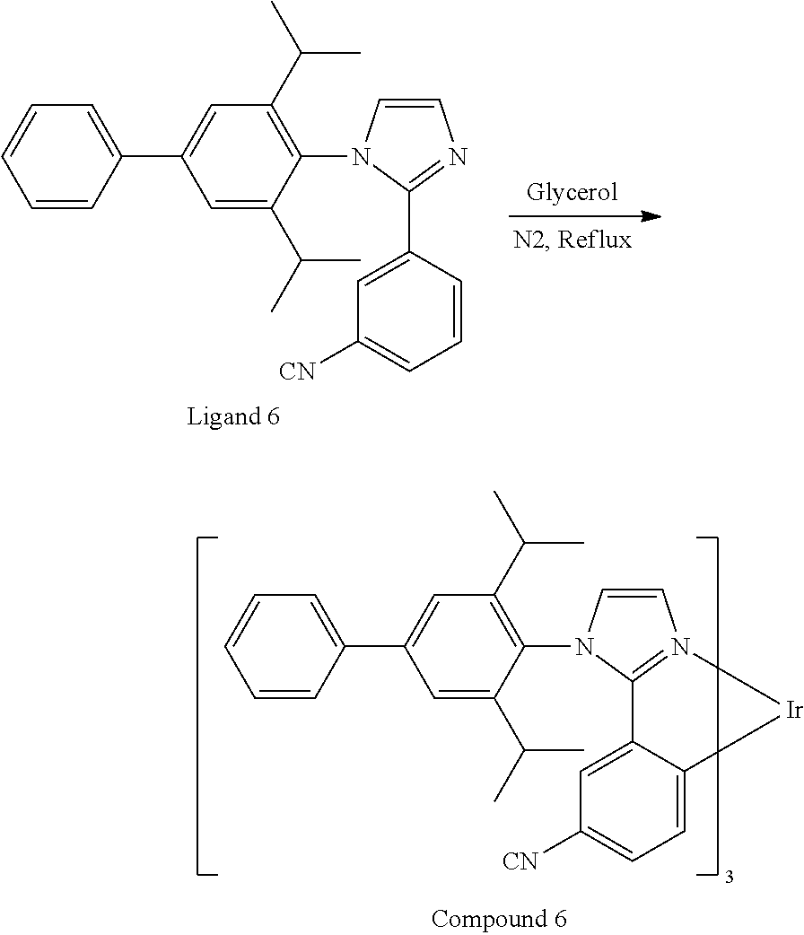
C1=CN(C2=C(C(C)C)C=C(C3=CC=CC=C3)C=C2C(C)C)C(C2=CC([CN])=CC=C2)=N1.C1=CN(C2=C(C(C)C)C=C(C3=CC=CC=C3)C=C2C(C)C)C2=N1[Ir]C1=CC=C([CN])C=C21
